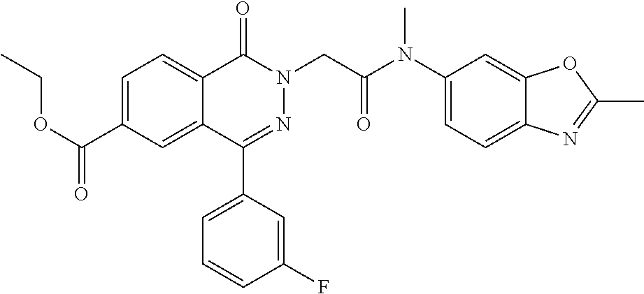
C1(C2=CC=CC(F)=C2)=NN(CC(N(C2=CC=C3C(=C2)OC(C)=N3)C)=O)C(=O)C2=CC=C(C(OCC)=O)C=C12
